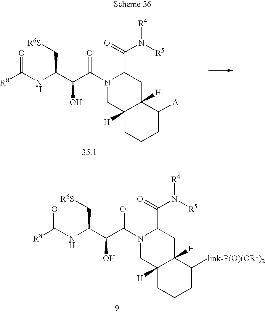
C(NC(C(O)C(N1CC2([H])C([H])(CC1C(=O)N([R5])[R4])C([link-P(O)(OR1)2])CCC2)=O)C[R6S])([R8])=O.C(NC(C(O)C(N1CC2([H])C([H])(CC1C(=O)N([R5])[R4])C([A])CCC2)=O)C[R6S])([R8])=O
